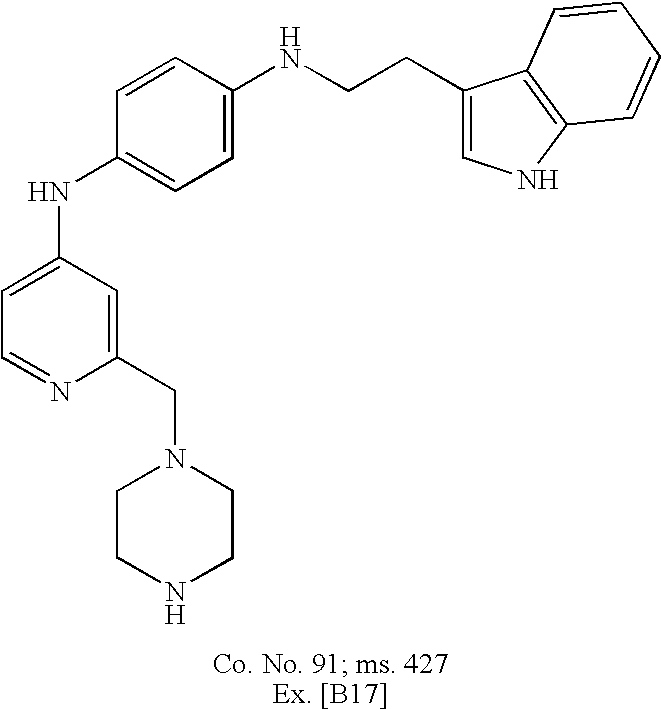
C1=C(NC2=CC=C(NCCC3=CNC4=C3C=CC=C4)C=C2)C=C(CN2CCNCC2)N=C1
